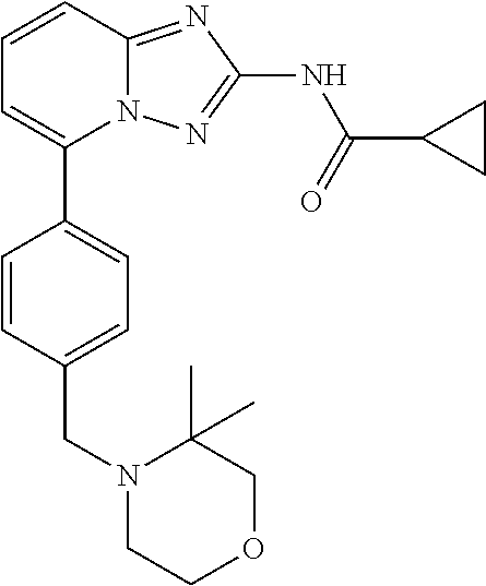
C1=CC2=NC(NC(=O)C3CC3)=NN2C(C2=CC=C(CN3CCOCC3(C)C)C=C2)=C1
